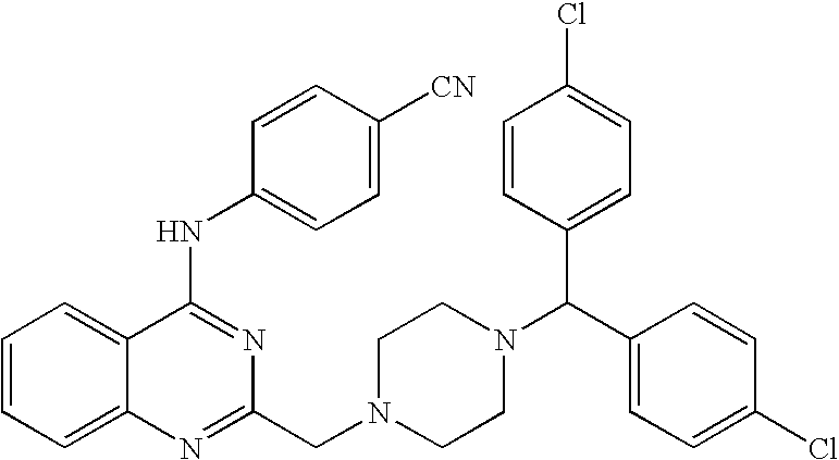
C1(NC2=CC=C([CN])C=C2)=NC(CN2CCN(C(C3=CC=C(Cl)C=C3)C3=CC=C(Cl)C=C3)CC2)=NC2=CC=CC=C12
